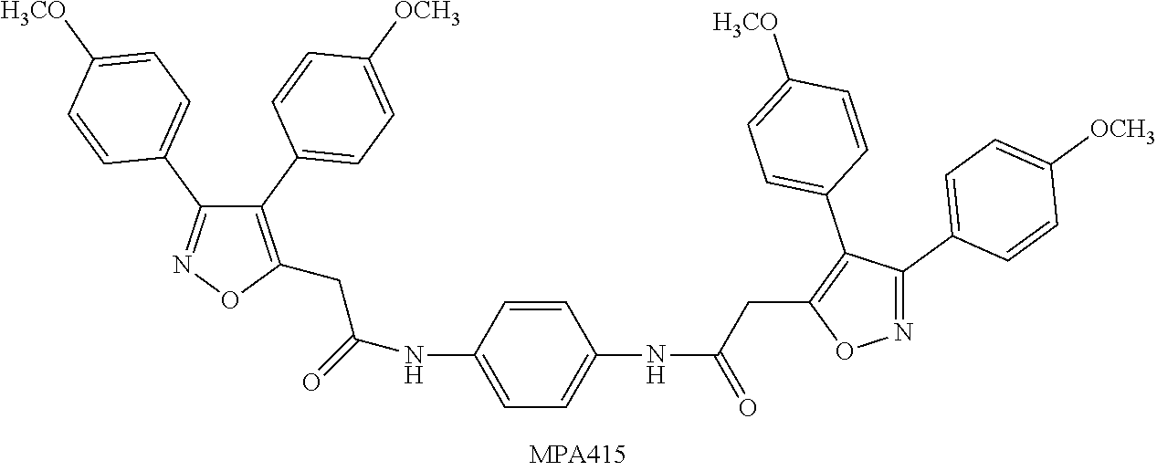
C1(C2=CC=C([OCH3])C=C2)=C(CC(NC2=CC=C([NH]C(CC3=C(C4=CC=C([H3CO])C=C4)C(C4=CC=C([OCH3])C=C4)=NO3)=O)C=C2)=O)ON=C1C1=CC=C([H3CO])C=C1
